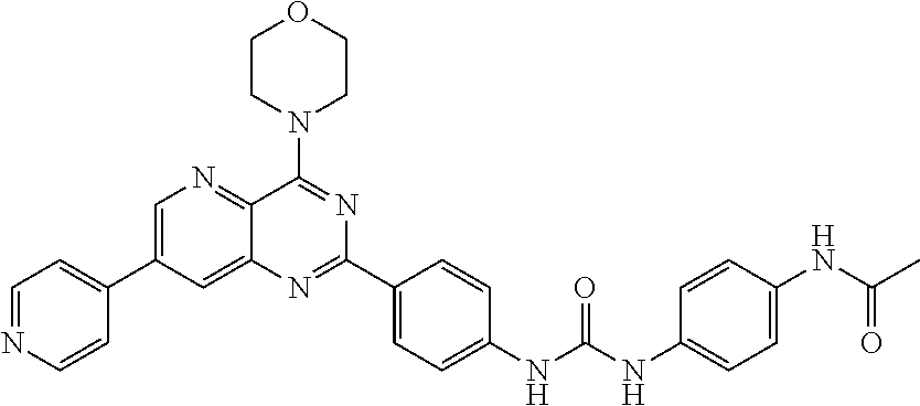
C1=NC=CC(C2=CN=C3C(=C2)N=C(C2=CC=C(NC(NC4=CC=C(NC(C)=O)C=C4)=O)C=C2)N=C3N2CCOCC2)=C1
